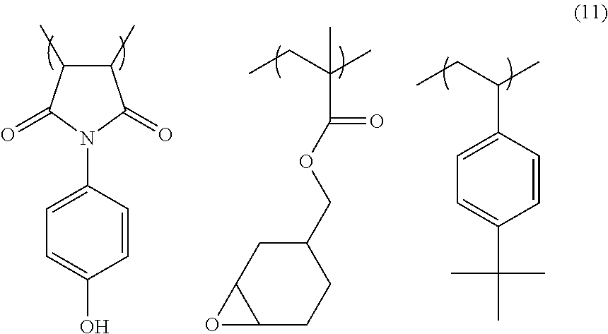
C1=C(O)C=CC(N2C(=O)C(C)C(C)C2=O)=C1.CCC(C)(C)C(=O)OCC1CC2C(CC1)O2.CCC(C)C1=CC=C(C(C)(C)C)C=C1
